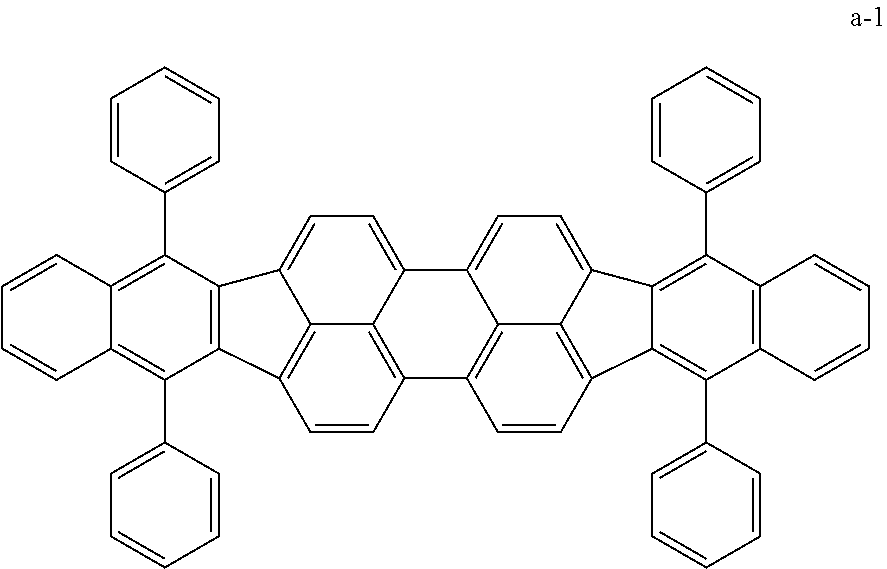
C12=C3C=CC4=C1C(=CC=C2C1=C3C(C2=CC=CC=C2)=C2C=CC=CC2=C1C1=CC=CC=C1)C1=CC=C2C3=C(C=CC4=C31)C1=C(C3=CC=CC=C3)C3=C(C=CC=C3)C(C3=CC=CC=C3)=C21
